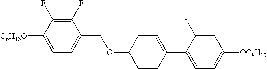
C1(F)=C(F)C([C6H13O])=CC=C1COC1CCC(C2=CC=C([OC8H17])C=C2F)=CC1
